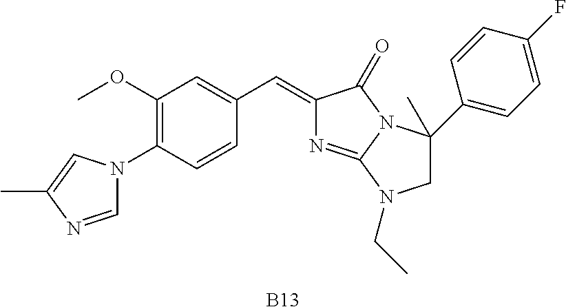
C1=NC(C)=CN1C1=C(OC)C=C(C=C2N=C3N(C2=O)C(C2=CC=C(F)C=C2)(C)CN3CC)C=C1.[B13]
